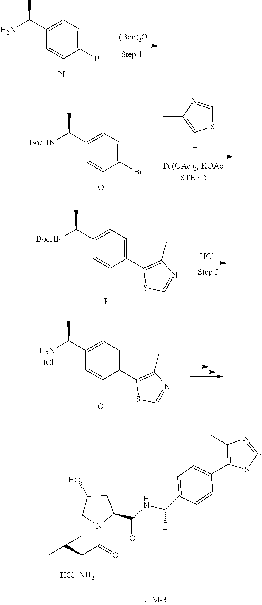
[(Boc)2O].C1(C(N)C)=CC=C(Br)C=C1.N.C1(C([BocHN])C)=CC=C(Br)C=C1.O.C1=NC(C)=CS1.F.C1(C([BocHN])C)=CC=C(C2=C(C)N=CS2)C=C1.P.Cl.C1(C(N)C)=CC=C(C2=C(C)N=CS2)C=C1.[Q].Cl.C1=C(C(NC(C2CC(O)CN2C(C(N)C(C)(C)C)=O)=O)C)C=CC(C2=C(C)N=CS2)=C1.Cl
